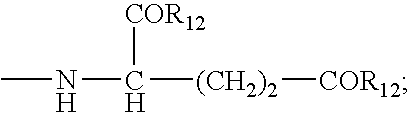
CNC([COR12])[(CH2)2][COR12]
